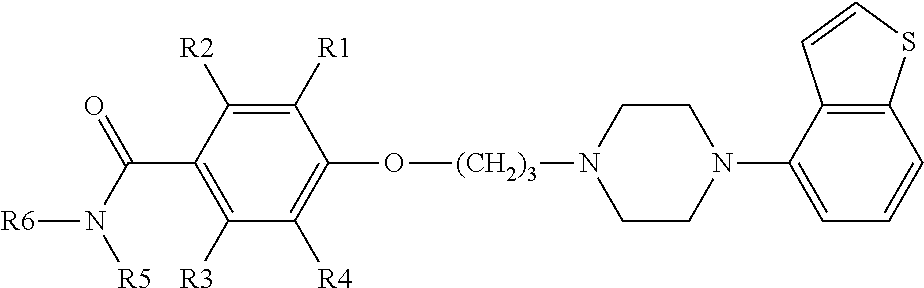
C1([R1])=C([R2])C(C(=O)N([R6])[R5])=C([R3])C([R4])=C1O[(CH2)3]N1CCN(C2=CC=CC3=C2C=CS3)CC1
